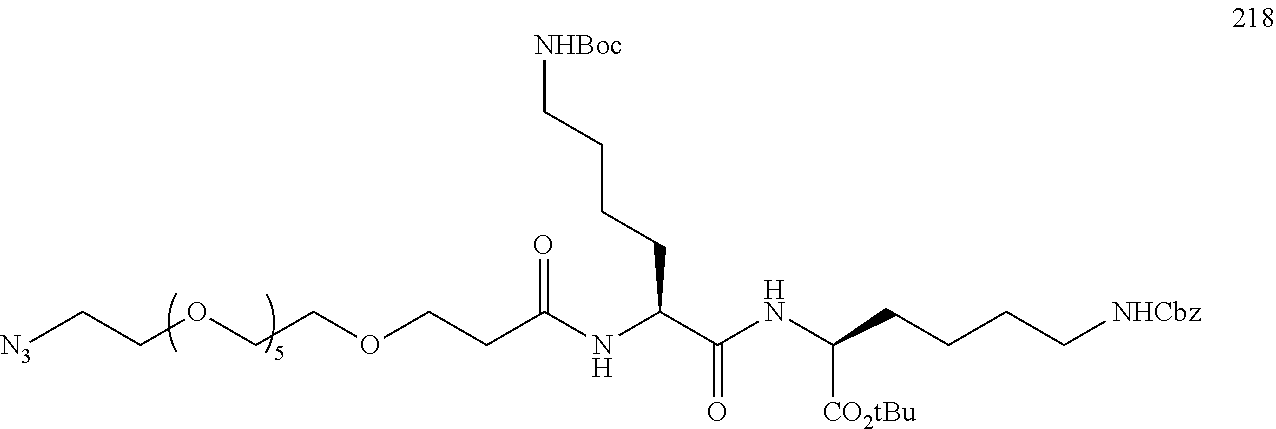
[N3]CCOCCOCCC(NC(C(NC(CCCC[NHCbz])[CO2tBu])=O)CCCC[NHBoc])=O
